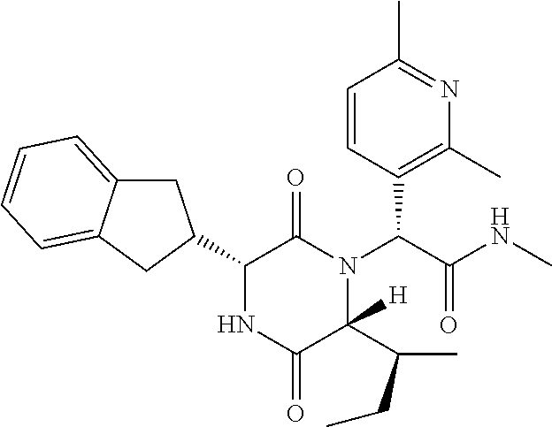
C1=CC(C(N2C(C(C)CC)([H])C(=O)NC(C3CC4=CC=CC=C4C3)C2=O)C(=O)NC)=C(C)N=C1C
